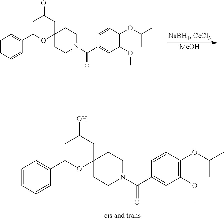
C1C(C2=CC=CC=C2)OC2(CC1O)CCN(C(C1=CC(OC)=C(OC(C)C)C=C1)=O)CC2.C1C(C2=CC=CC=C2)OC2(CC1=O)CCN(C(C1=CC(OC)=C(OC(C)C)C=C1)=O)CC2.[MeOH]
